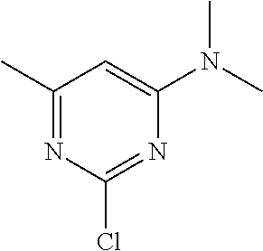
C1(C)=NC(Cl)=NC(N(C)C)=C1
